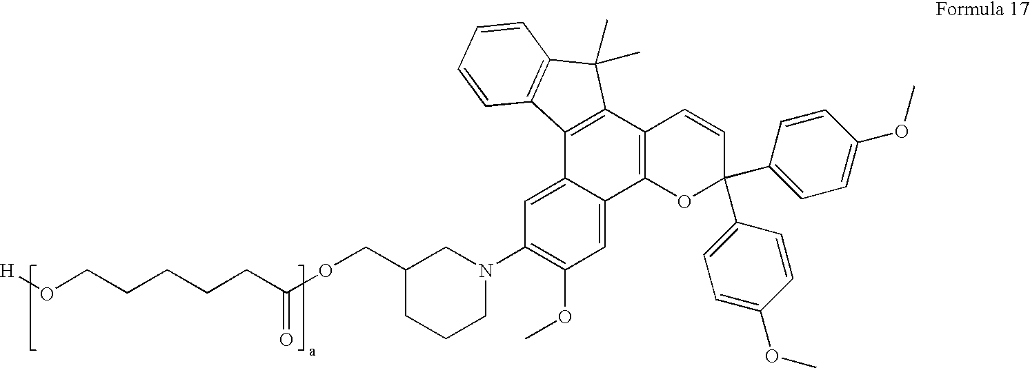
[H]OCCCCCC(OCC1CCCN(C2=C(OC)C=C3C(=C2)C2=C(C4=C3OC(C3=CC=C(OC)C=C3)(C3=CC=C(OC)C=C3)C=C4)C(C)(C)C3=C2C=CC=C3)C1)=O
